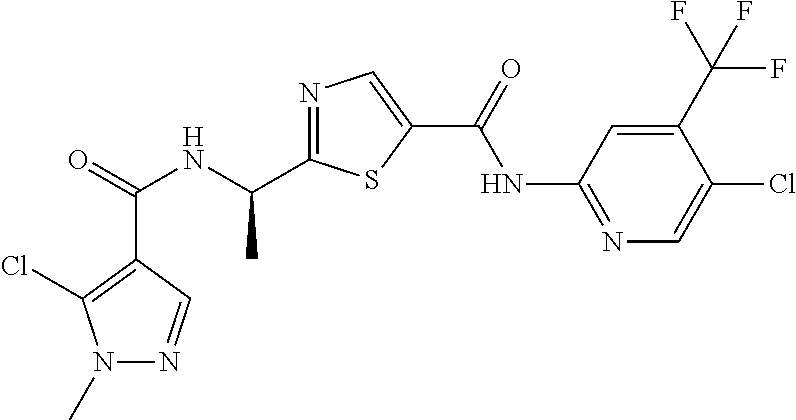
C(=O)(NC(C1=NC=C(C(NC2=NC=C(Cl)C(C(F)(F)F)=C2)=O)S1)C)C1=C(Cl)N(C)N=C1
